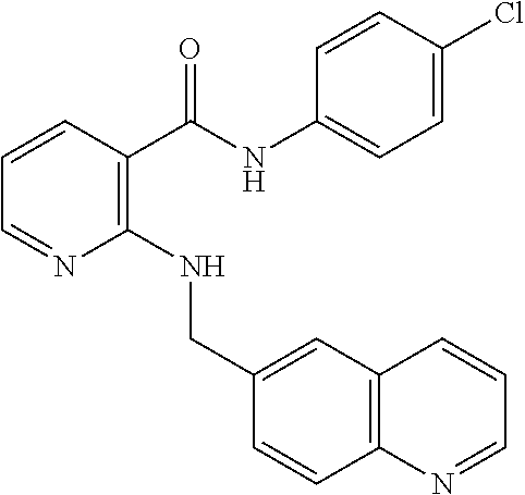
C1(C(NC2=CC=C(Cl)C=C2)=O)=C(NCC2=CC3=C(C=C2)N=CC=C3)N=CC=C1
